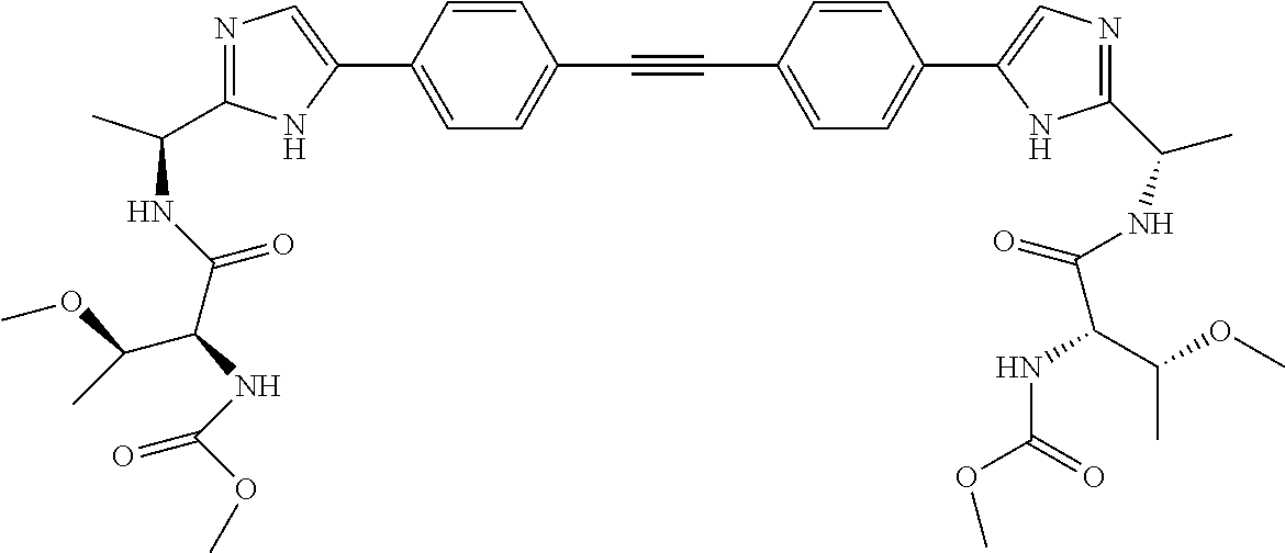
N1=C(C(NC(C(NC(=O)OC)C(OC)C)=O)C)NC(C2=CC=C(C#CC3=CC=C(C4=CN=C(C(C)NC(=O)C(C(C)OC)NC(=O)OC)N4)C=C3)C=C2)=C1
